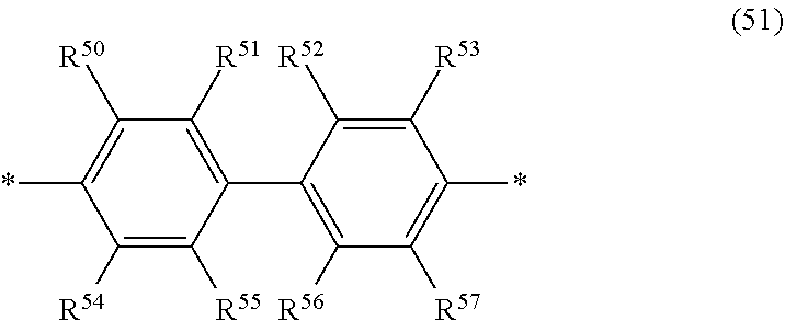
C1(C2=C([R56])C([R57])=C(*)C([R53])=C2[R52])=C([R51])C([R50])=C(*)C([R54])=C1[R55]
